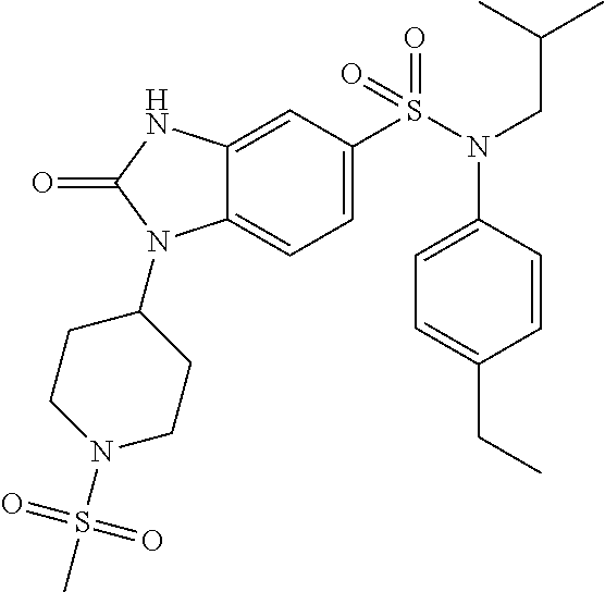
C1=C(S(N(CC(C)C)C2=CC=C(CC)C=C2)(=O)=O)C=C2C(=C1)N(C1CCN(S(C)(=O)=O)CC1)C(=O)N2
